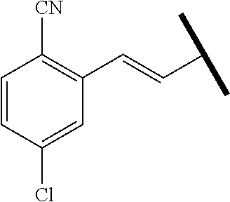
C1=CC(Cl)=CC(C=CC(C)C)=C1[CN]
